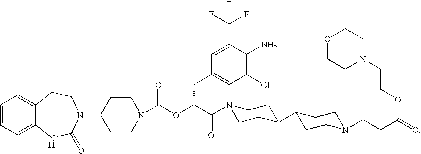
C1=CC=C2C(=C1)CCN(C1CCN(C(OC(C(=O)N3CCC(C4CCN(CCC(=O)OCCN5CCOCC5)CC4)CC3)CC3=CC(Cl)=C(N)C(C(F)(F)F)=C3)=O)CC1)C(=O)N2
